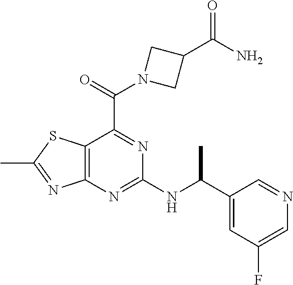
C12=C(N=C(NC(C3=CC(F)=CN=C3)C)N=C1C(=O)N1CC(C(N)=O)C1)N=C(C)S2
